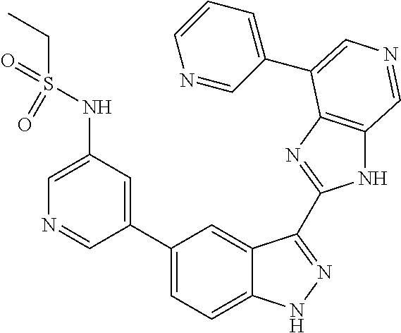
C1=C(NS(=O)(CC)=O)C=C(C2=CC=C3C(=C2)C(C2=NC4=C(N2)C=NC=C4C2=CC=CN=C2)=NN3)C=N1
